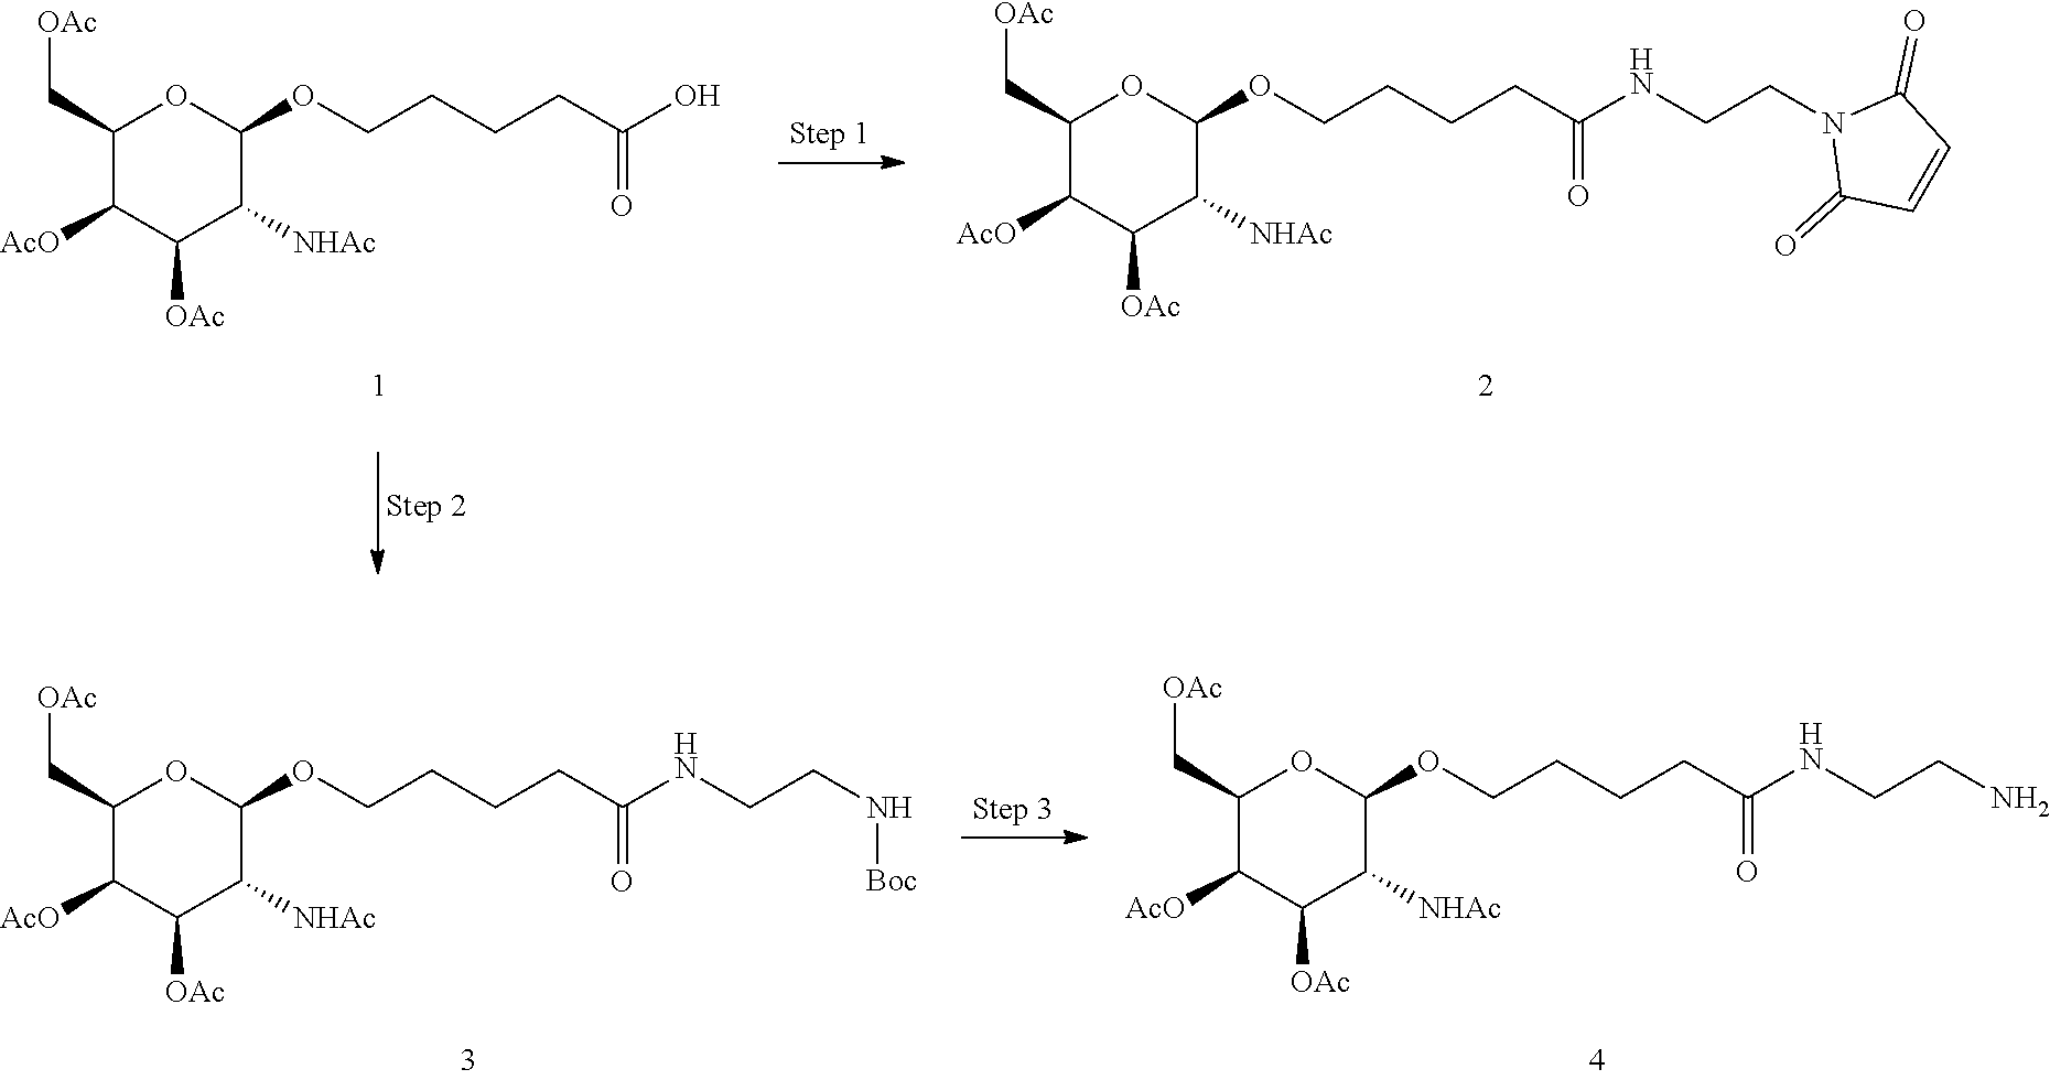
C1(C[OAc])C([AcO])C([OAc])C([NHAc])C(OCCCCC(O)=O)O1.C1(C[OAc])C([AcO])C([OAc])C([NHAc])C(OCCCCC(NCCN2C(=O)C=CC2=O)=O)O1.C1(C[OAc])C([AcO])C([OAc])C([NHAc])C(OCCCCC(NCCN[Boc])=O)O1.C1(C[OAc])C([AcO])C([OAc])C([NHAc])C(OCCCCC(NCCN)=O)O1
